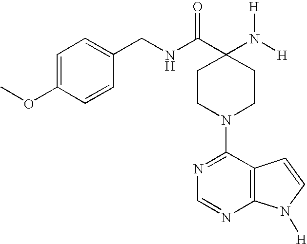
C1=C(OC)C=CC(CNC(C2(N([H])[H])CCN(C3=NC=NC4=C3C=CN4[H])CC2)=O)=C1
